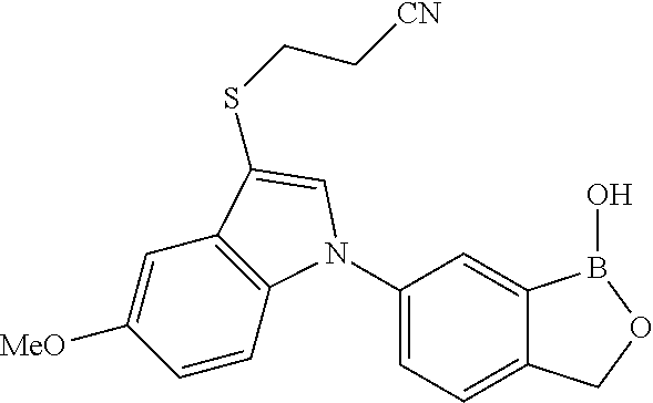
C1(N2C3=C(C=C([MeO])C=C3)C(SCC[CN])=C2)=CC=C2C(=C1)B(O)OC2
